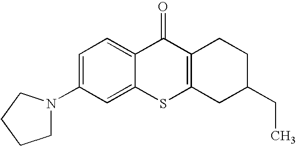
C1(N2CCCC2)=CC=C2C(=C1)SC1=C(C2=O)CCC(CC)C1
